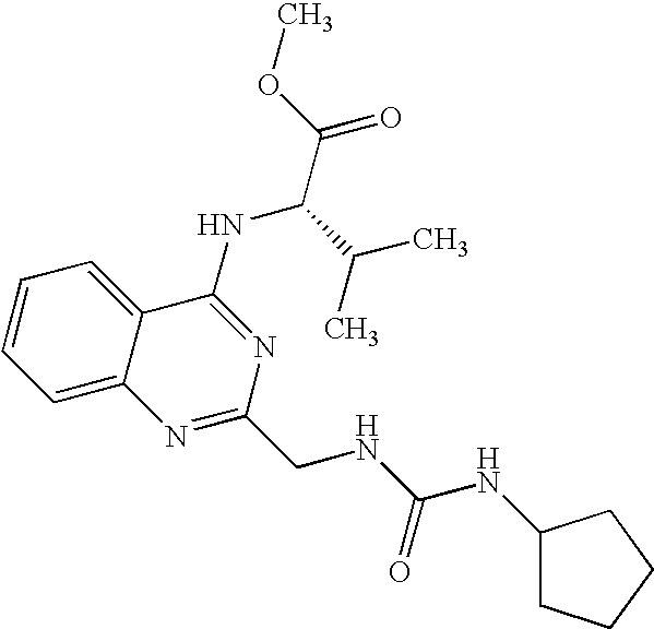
C1=CC=C2C(=C1)C(NC(C(C)C)C(=O)OC)=NC(CNC(NC1CCCC1)=O)=N2
